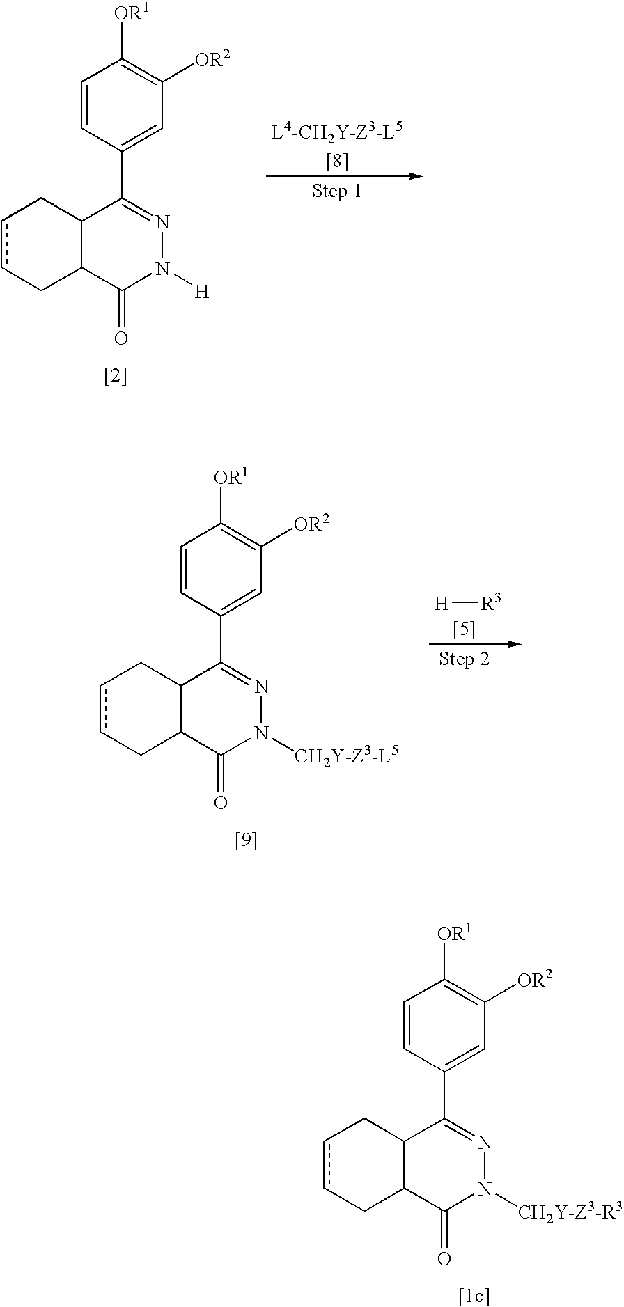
c1cCC2C(C1)C(C1=CC([OR2])=C([OR1])C=C1)=NN([H])C2=O.c1cCC2C(C1)C(C1=CC([OR2])=C([OR1])C=C1)=NN([CH2Y-Z3-L5])C2=O.[H][R3].c1cCC2C(C1)C(C1=CC([OR2])=C([OR1])C=C1)=NN([CH2Y-Z3-R3])C2=O
